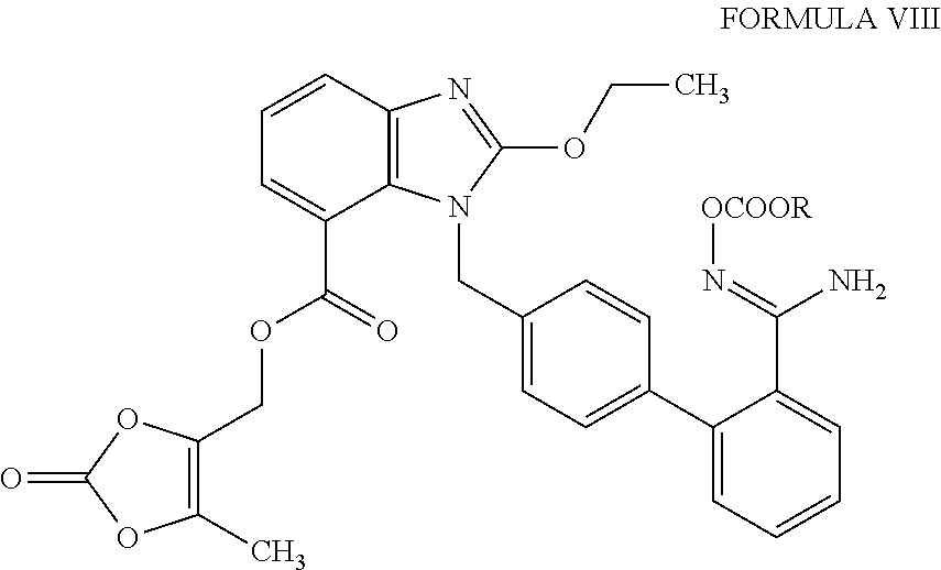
C1(C)=C(COC(C2=CC=CC3=C2N(CC2=CC=C(C4=CC=CC=C4C(=N[OCOOR])N)C=C2)C(OCC)=N3)=O)OC(=O)O1
